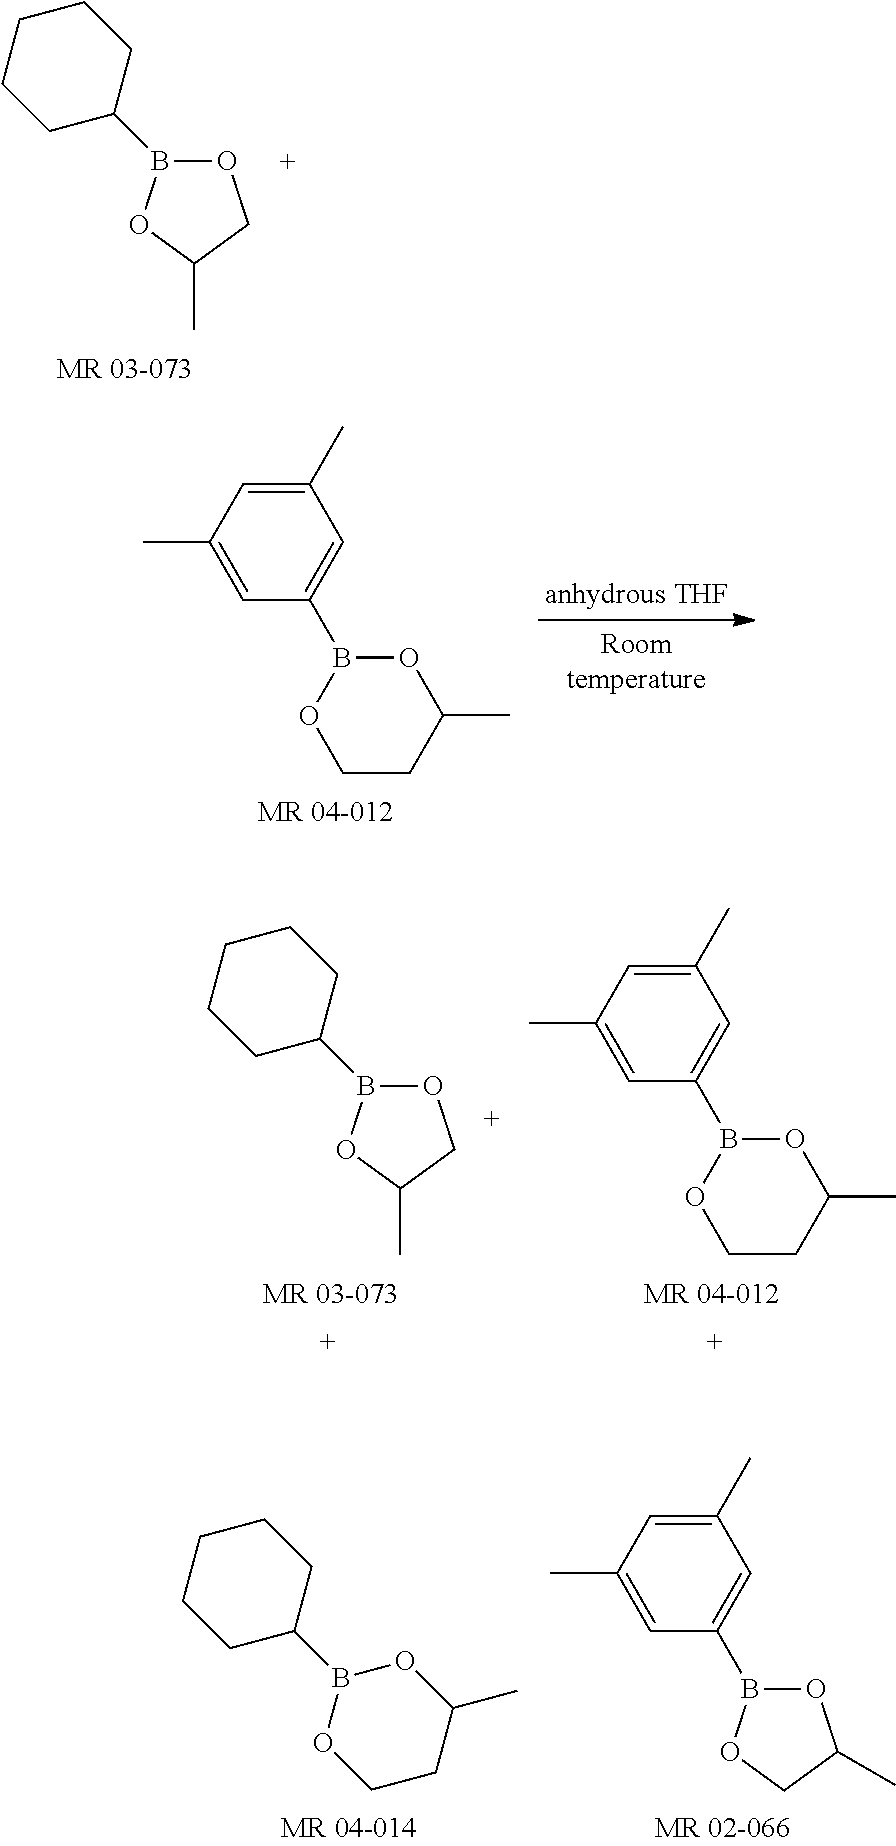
O1B(C2CCCCC2)OC(C)C1.C1(C)=CC(C)=CC(B2OCCC(C)O2)=C1.C1(C)=CC(C)=CC(B2OC(C)CO2)=C1.B1(C2CCCCC2)OCCC(C)O1.O1B(C2CCCCC2)OC(C)C1.C1(C)=CC(C)=CC(B2OCCC(C)O2)=C1
